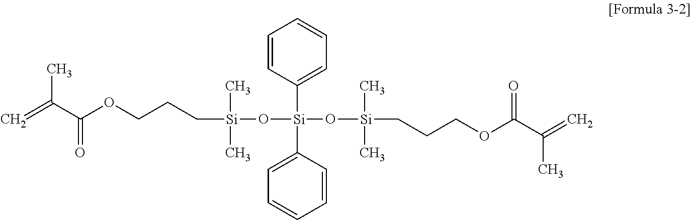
C(=O)(OCCC[Si](C)(C)O[Si](C1=CC=CC=C1)(C1=CC=CC=C1)O[Si](C)(C)CCCOC(=O)C(=C)C)C(=C)C
